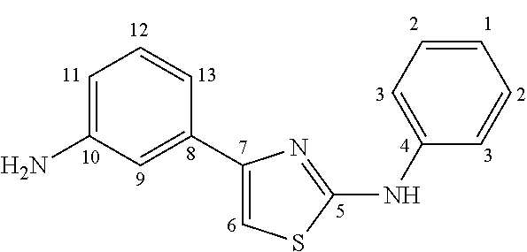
C1=C(N)C=C(C2=CSC(NC3=CC=CC=C3)=N2)C=C1
